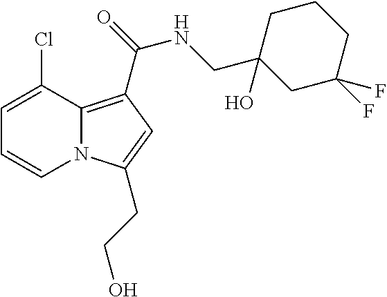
C1=C(Cl)C2=C(C(NCC3(O)CC(F)(F)CCC3)=O)C=C(CCO)N2C=C1
